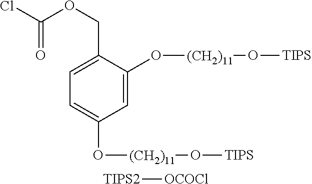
C1=C(COC(Cl)=O)C(O[(CH2)11]O[TIPS])=CC(O[(CH2)11]O[TIPS])=C1.[TIPS2][OCOCl]
